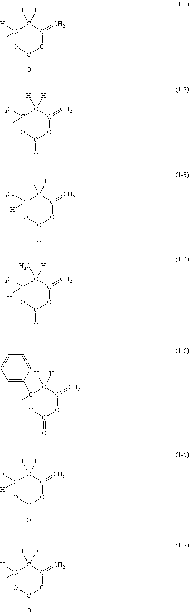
C1([H])([H])OC(=O)OC(=C)C1([H])[H].C1(C)([H])OC(=O)OC(=C)C1([H])[H].C1([H5C2])([H])OC(=O)OC(=C)C1([H])[H].C1(C)([H])OC(=O)OC(=C)C1(C)[H].C1(C2=CC=CC=C2)([H])OC(=O)OC(=C)C1([H])[H].C1(F)([H])OC(=O)OC(=C)C1([H])[H].C1([H])([H])OC(=O)OC(=C)C1([H])F
